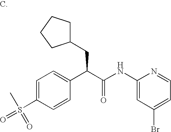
C1=C(S(C)(=O)=O)C=CC(C(C(NC2=CC(Br)=CC=N2)=O)CC2CCCC2)=C1
